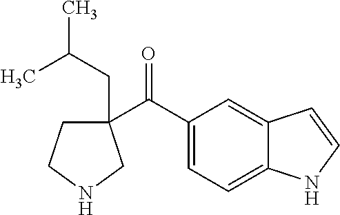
C(=O)(C1(CC(C)C)CCNC1)C1=CC=C2C(=C1)C=CN2
